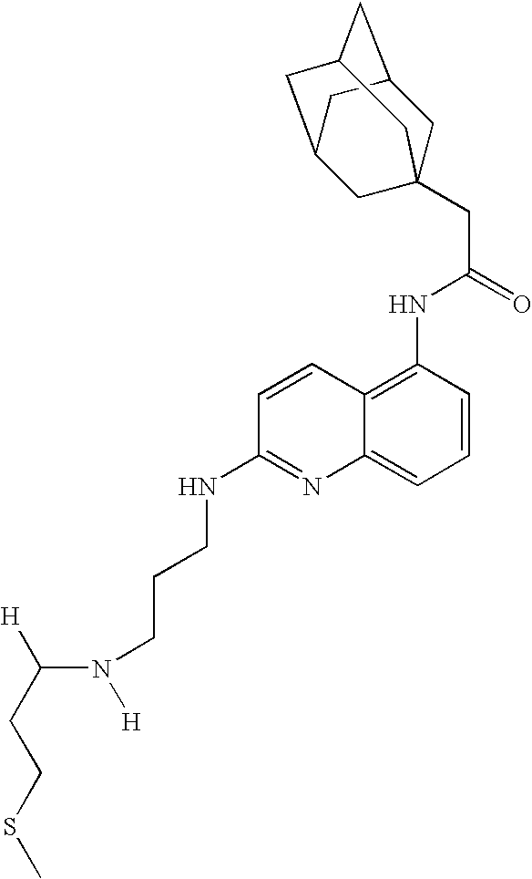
C([H])(N([H])CCCNC1=NC2=CC=CC(NC(CC34CC5CC(CC(C3)C5)C4)=O)=C2C=C1)CCSC
